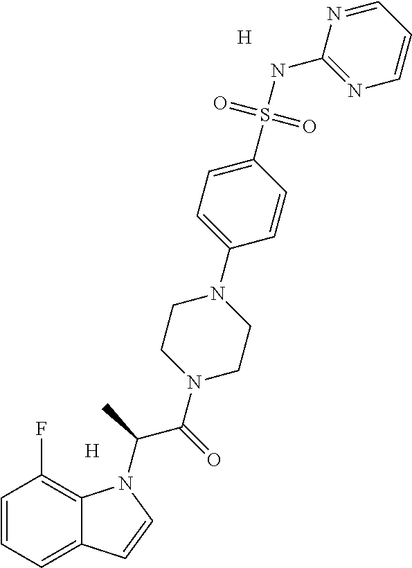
[H].[H].C1=CC=C2C(=C1F)N(C(C)C(=O)N1CCN(C3=CC=C(S(NC4=NC=CC=N4)(=O)=O)C=C3)CC1)C=C2
